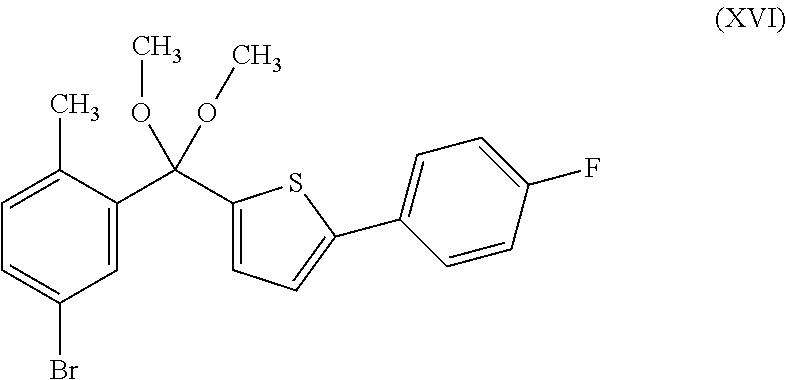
C1(C2=CC=C(C(C3=CC(Br)=CC=C3C)(OC)OC)S2)=CC=C(F)C=C1
